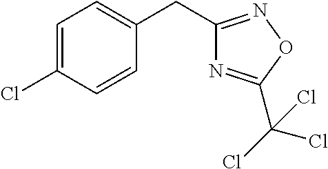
C1=C(Cl)C=CC(CC2=NOC(C(Cl)(Cl)Cl)=N2)=C1
